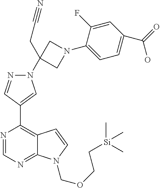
N1=CN=C2C(=C1C1=CN(C3(CC#N)CN(C4=CC=C(C(=O)O)C=C4F)C3)N=C1)C=CN2COCC[Si](C)(C)C
